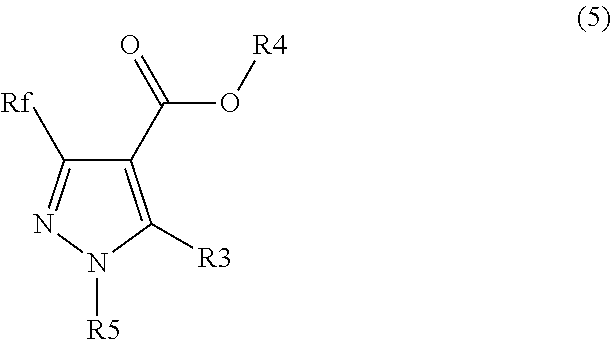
C1(C(=O)O[R4])=C([R3])N([R5])N=C1[Rf]
